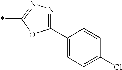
C1(C2=CC=C(Cl)C=C2)=NN=C(*)O1
